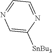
C1=C([SnBu3])N=CC=N1
